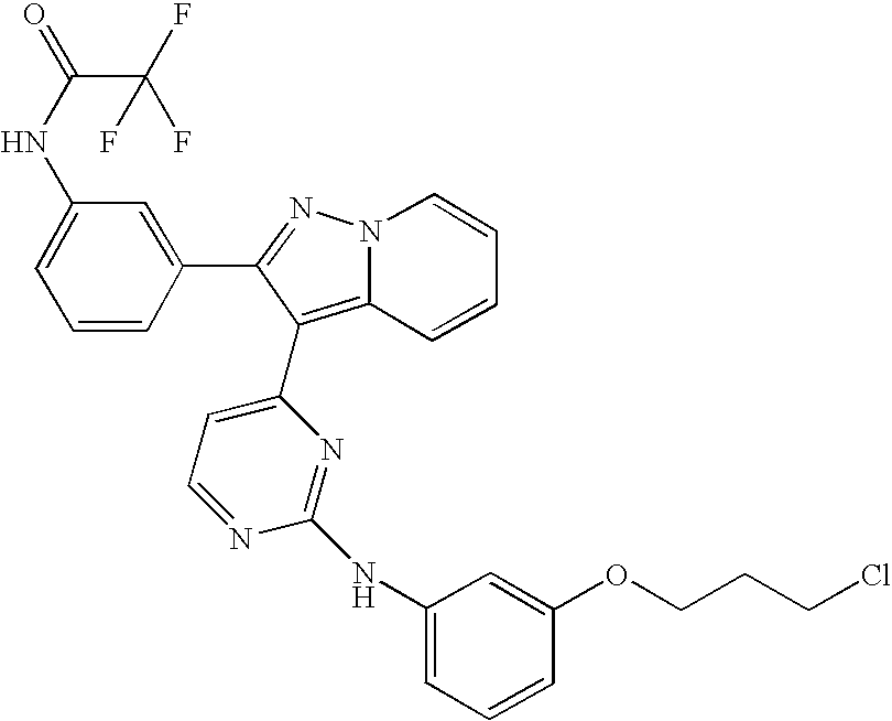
C1(NC(=O)C(F)(F)F)=CC=CC(C2=NN3C=CC=CC3=C2C2=CC=NC(NC3=CC=CC(OCCCCl)=C3)=N2)=C1
